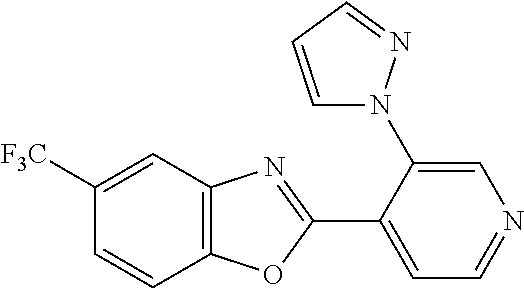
C1=C(N2C=CC=N2)C(C2=NC3=C(O2)C=CC([F3C])=C3)=CC=N1
